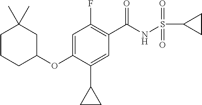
C1(F)=C(C(NS(C2CC2)(=O)=O)=O)C=C(C2CC2)C(OC2CC(C)(C)CCC2)=C1
